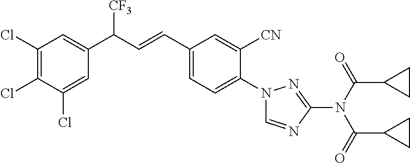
C1(Cl)=C(Cl)C(Cl)=CC(C(C=CC2=CC=C(N3C=NC(N(C(C4CC4)=O)C(C4CC4)=O)=N3)C([CN])=C2)[CF3])=C1
